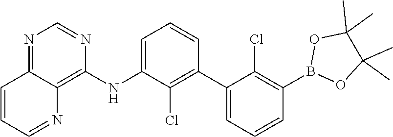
O1B(C2=C(Cl)C(C3=C(Cl)C(NC4=C5C(=NC=N4)C=CC=N5)=CC=C3)=CC=C2)OC(C)(C)C1(C)C
